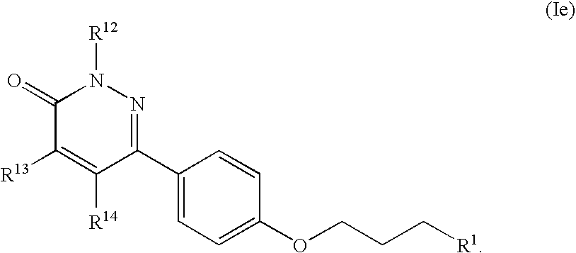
C1(=O)C([R13])=C([R14])C(C2=CC=C(OCCC[R1])C=C2)=NN1[R12]
